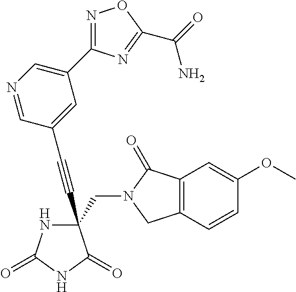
N1C(=O)NC(=O)C1(C#CC1=CC(C2=NOC(C(=O)N)=N2)=CN=C1)CN1C(=O)C2=C(C1)C=CC(OC)=C2
